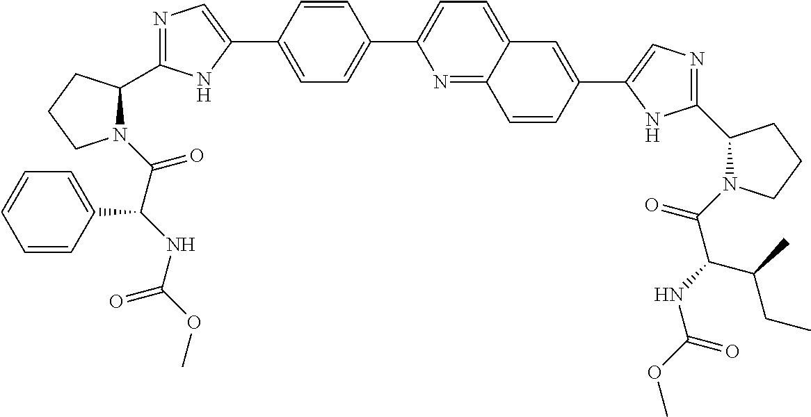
C1=C(C2=CN=C(C3N(C(C(NC(OC)=O)C4=CC=CC=C4)=O)CCC3)N2)C=CC(C2=CC=C3C(=N2)C=CC(C2=CN=C(C4N(C(C(NC(OC)=O)C(C)CC)=O)CCC4)N2)=C3)=C1
